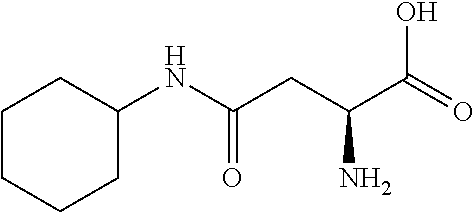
C1CCCC(NC(CC(C(=O)O)N)=O)C1
